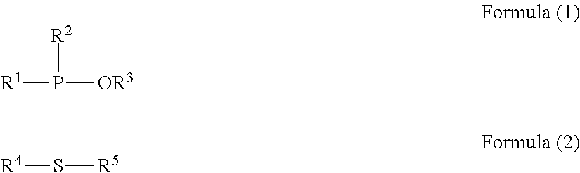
[R2]P([R1])[OR3].S([R4])[R5]
